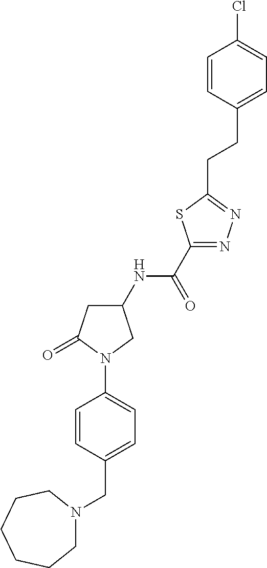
C(C1=CC=C(N2C(=O)CC(NC(C3=NN=C(CCC4=CC=C(Cl)C=C4)S3)=O)C2)C=C1)N1CCCCCC1
